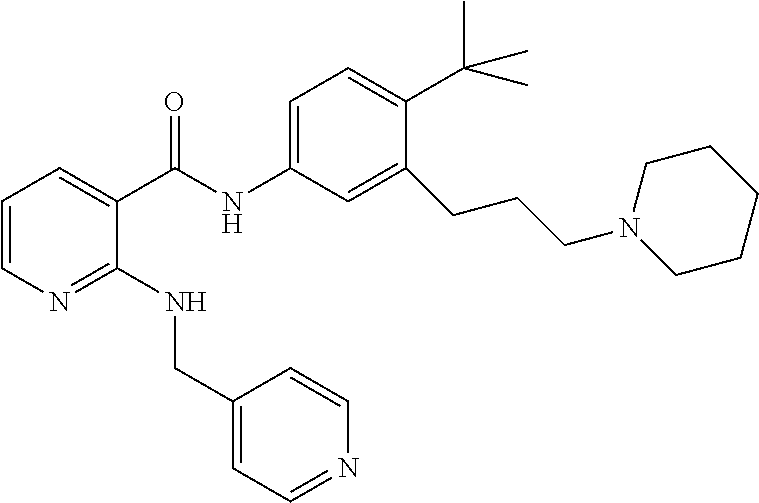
C1=CN=C(NCC2=CC=NC=C2)C(C(NC2=CC=C(C(C)(C)C)C(CCCN3CCCCC3)=C2)=O)=C1
